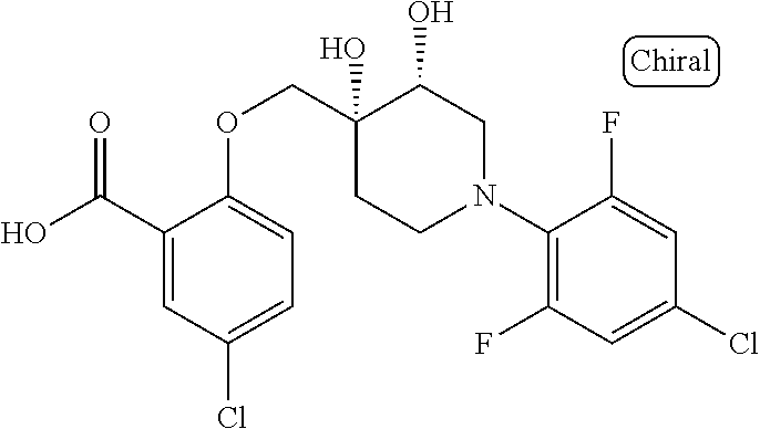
C1(N2CC(O)C(O)(COC3=CC=C(Cl)C=C3C(O)=O)CC2)=C(F)C=C(Cl)C=C1F
